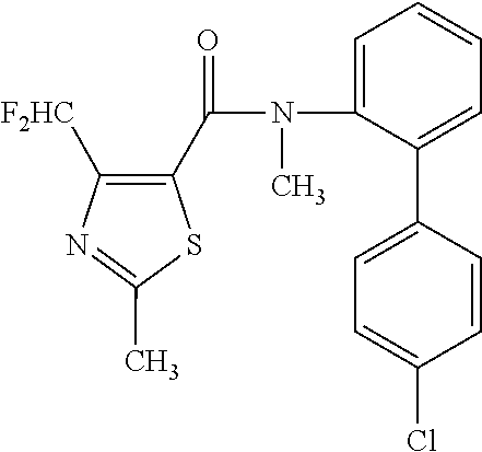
N1=C(C)SC(C(N(C)C2=CC=CC=C2C2=CC=C(Cl)C=C2)=O)=C1[F2HC]
